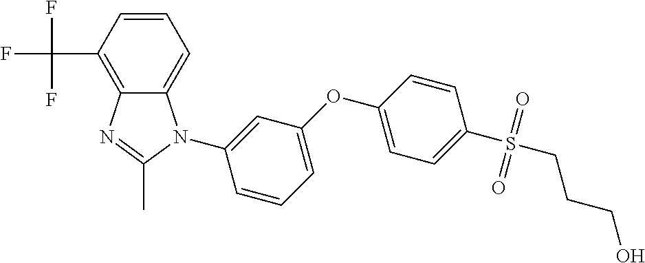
C1=CC=C2C(=C1C(F)(F)F)N=C(C)N2C1=CC(OC2=CC=C(S(CCCO)(=O)=O)C=C2)=CC=C1
